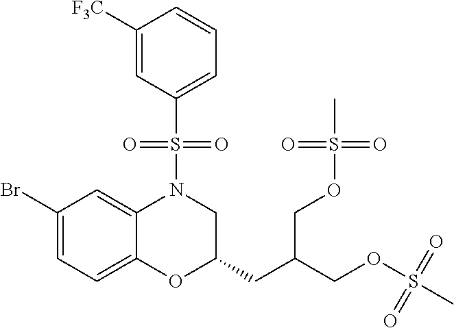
C1([F3C])=CC(S(=O)(=O)N2C3=CC(Br)=CC=C3OC(CC(COS(=O)(=O)C)COS(=O)(=O)C)C2)=CC=C1
